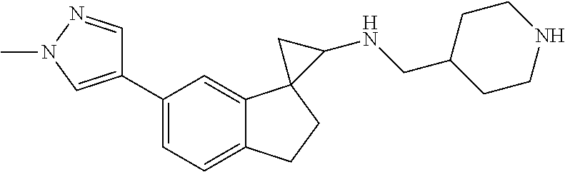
C1(C2=CN(C)N=C2)=CC=C2C(=C1)C1(CC2)C(NCC2CCNCC2)C1
